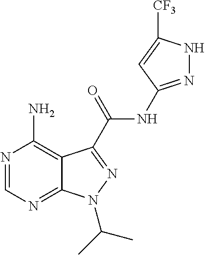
N1=CN=C2C(=C1N)C(C(=O)NC1=NNC([CF3])=C1)=NN2C(C)C
